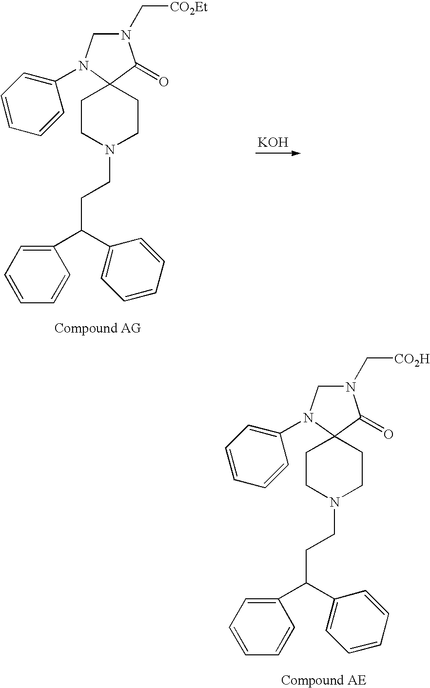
N1(C[CO2Et])CN(C2=CC=CC=C2)C2(C1=O)CCN(CCC(C1=CC=CC=C1)C1=CC=CC=C1)CC2.[KOH].N1(C[CO2H])CN(C2=CC=CC=C2)C2(C1=O)CCN(CCC(C1=CC=CC=C1)C1=CC=CC=C1)CC2
